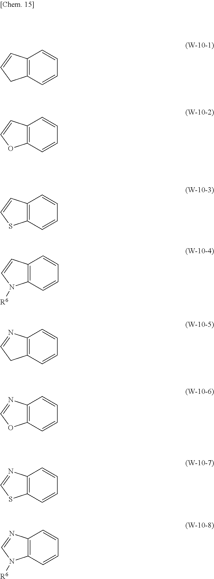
C12=C(C=CC=C1)CC=C2.C12=C(C=CC=C1)OC=C2.C12=C(C=CC=C1)SC=C2.C12=C(C=CC=C1)N([R6])C=C2.C12=C(C=CC=C1)CC=N2.C12=C(C=CC=C1)OC=N2.C12=C(C=CC=C1)SC=N2.C12=C(C=CC=C1)N([R6])C=N2
